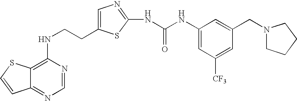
C(CNC1=C2C(=NC=N1)C=CS2)C1=CN=C(NC(=O)NC2=CC([CF3])=CC(CN3CCCC3)=C2)S1
